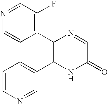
C1(C2=C(F)C=NC=C2)=C(C2=CC=CN=C2)NC(=O)C=N1
